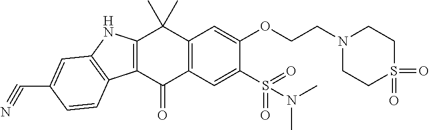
O(C1=CC2=C(C=C1S(=O)(=O)N(C)C)C(=O)C1=C(C2(C)C)NC2=C1C=CC(C#N)=C2)CCN1CCS(=O)(=O)CC1
